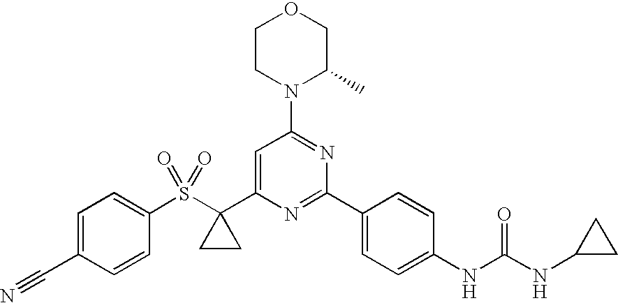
C1(S(C2(C3=CC(N4C(C)COCC4)=NC(C4=CC=C(NC(NC5CC5)=O)C=C4)=N3)CC2)(=O)=O)=CC=C(C#N)C=C1
